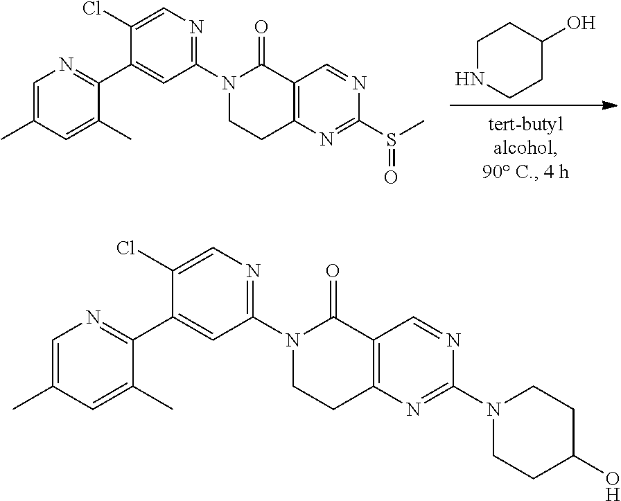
C1NCCC(O)C1.C1=C(C)C=C(C)C(C2=CC(N3CCC4=C(C3=O)C=NC(S(C)=O)=N4)=NC=C2Cl)=N1.C1=C(C)C=C(C)C(C2=CC(N3CCC4=C(C3=O)C=NC(N3CCC(O)CC3)=N4)=NC=C2Cl)=N1
